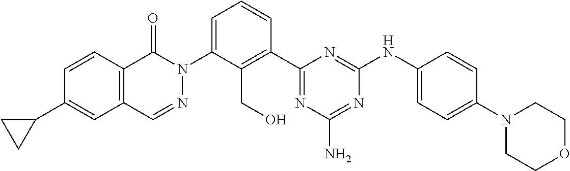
N1(C2=CC=CC(C3=NC(N)=NC(NC4=CC=C(N5CCOCC5)C=C4)=N3)=C2CO)C(=O)C2=C(C=C(C3CC3)C=C2)C=N1
